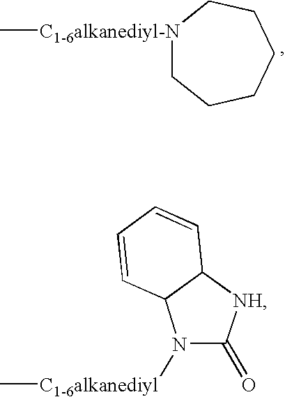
[C1-6alkanediyl-N]1(C)CCCCCC1.[C1-6alkanediyl](C)N1C(=O)[NH]C2C1C=CC=C2
